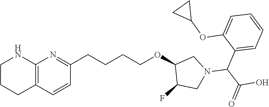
C12=C(C=CC(CCCCOC3CN(C(C(O)=O)C4=CC=CC=C4OC4CC4)CC3F)=N1)CCCN2
